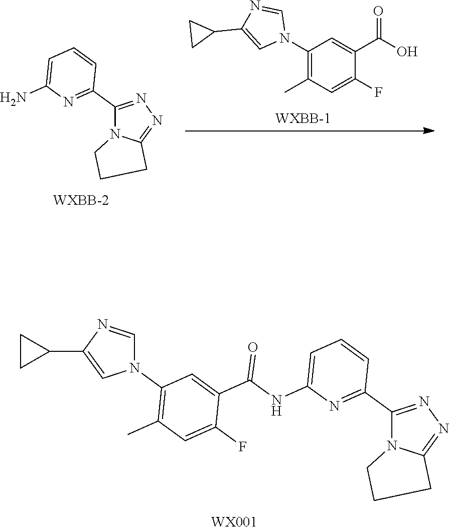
[WX001].C1(C2=NC(NC(C3=CC(N4C=C(C5CC5)N=C4)=C(C)C=C3F)=O)=CC=C2)=NN=C2N1CCC2.C1(C2=NC(N)=CC=C2)=NN=C2N1CCC2.C1(N2C=NC(C3CC3)=C2)=C(C)C=C(F)C(C(O)=O)=C1
